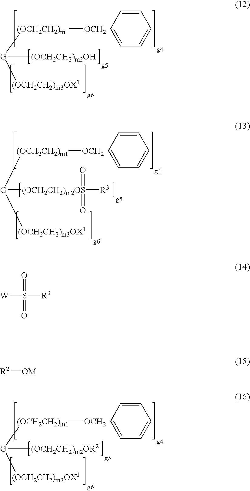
C1=CC=CC=C1.[OCH2][(OCH2CH2)m1][G]([(OCH2CH2)m3OX1])[(OCH2CH2)m2OH].C1=CC=CC=C1.[OCH2][(OCH2CH2)m1][G]([(OCH2CH2)m3OX1])[(OCH2CH2)m2OS](=O)(=O)[R3].C1=CC=CC=C1.[OCH2][(OCH2CH2)m1][G]([(OCH2CH2)m3OX1])[(OCH2CH2)m2OR2].[W]S(=O)(=O)[R3].[R2][OM]
